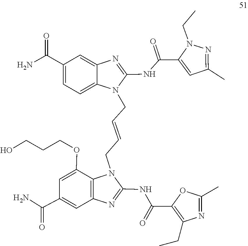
N(C1=NC2=C(N1CC=CCN1C(NC(C3=CC(C)=NN3CC)=O)=NC3=CC(C(N)=O)=CC=C13)C(OCCCO)=CC(C(=O)N)=C2)C(C1=C(CC)N=C(C)O1)=O
